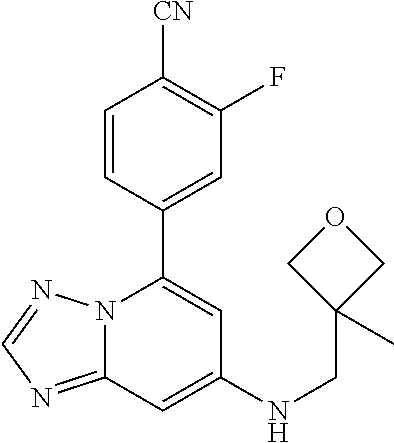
C12=NC=NN1C(C1=CC(F)=C([CN])C=C1)=CC(NCC1(C)COC1)=C2
